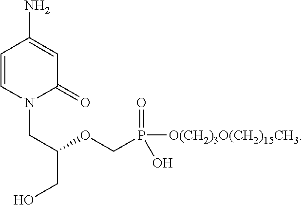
C1=CN(CC(CO)OCP(=O)([O(CH2)3O(CH2)15CH3])O)C(=O)C=C1N
